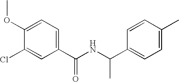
C1(C(NC(C2=CC=C(C)C=C2)C)=O)=CC=C(OC)C(Cl)=C1
